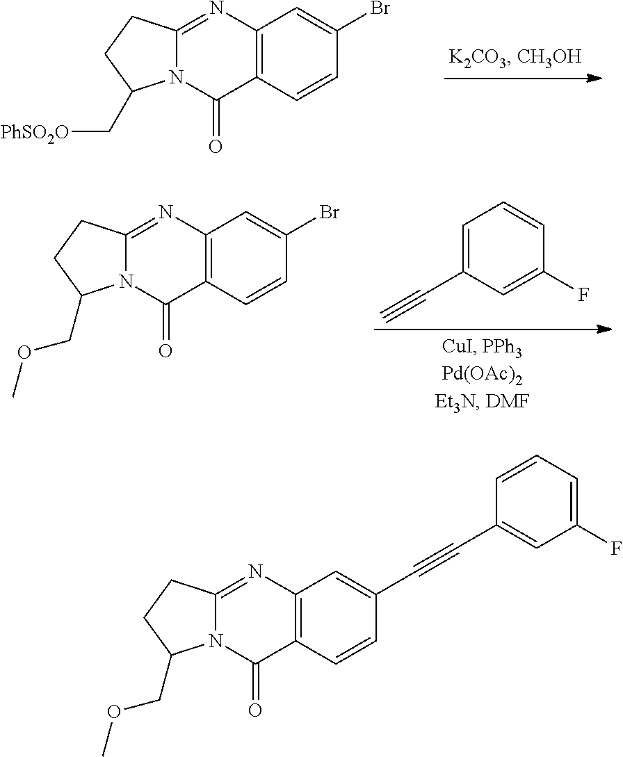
C1=C(C#C)C=C(F)C=C1.C12=C(C=CC(Br)=C1)C(=O)N1C(=N2)CCC1COC.C12=C(C=CC(C#CC3=CC(F)=CC=C3)=C1)C(=O)N1C(=N2)CCC1COC.C12=C(C=CC(Br)=C1)C(=O)N1C(=N2)CCC1C[PhSO2O]
